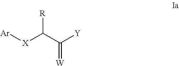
[R]C(C([Y])=[W])[X][Ar]
